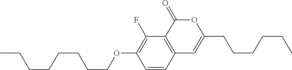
C1=CC2=C(C(F)=C1OCCCCCCCC)C(=O)OC(CCCCCC)=C2
